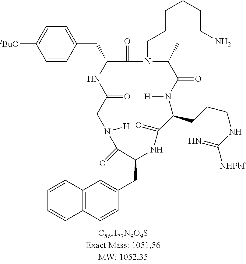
[H]N1C(=O)C(C)N(CCCCCCN)C(=O)C(CC2=CC=C([tBuO])C=C2)NC(=O)CN([H])C(=O)C(CC2=CC3=C(C=C2)C=CC=C3)NC(=O)C1CCCNC(=N)[NHPbf]
